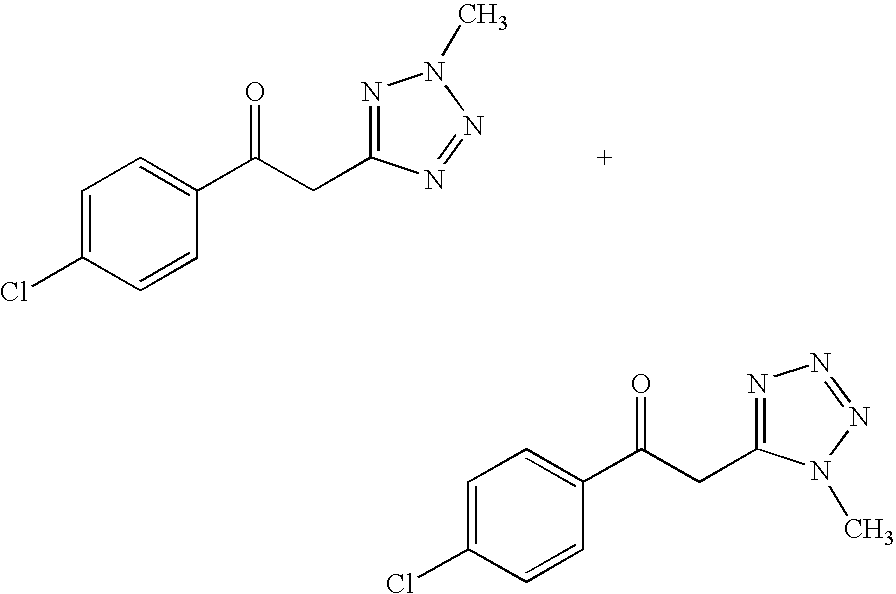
C1=C(Cl)C=CC(C(CC2=NN(C)N=N2)=O)=C1.C1=C(Cl)C=CC(C(CC2=NN=NN2C)=O)=C1
